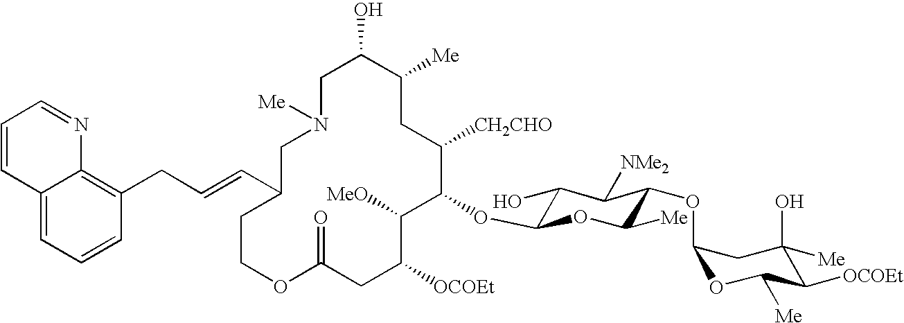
C1C(O)C([Me])CC([CH2CHO])C(OC2C(O)C([NMe2])C(OC3OC([Me])C([OCOEt])C(O)([Me])C3)C([Me])O2)C([MeO])C([OCOEt])CC(=O)OCCC(C=CCC2=C3C(=CC=C2)C=CC=N3)CN1[Me]
